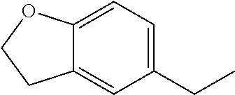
C1(CC)=CC=C2C(=C1)CCO2
